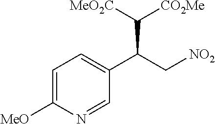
C1=C([MeO])N=CC(C(C[NO2])C([CO2Me])[MeO2C])=C1
